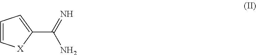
C1=C[X]C(C(N)=N)=C1
